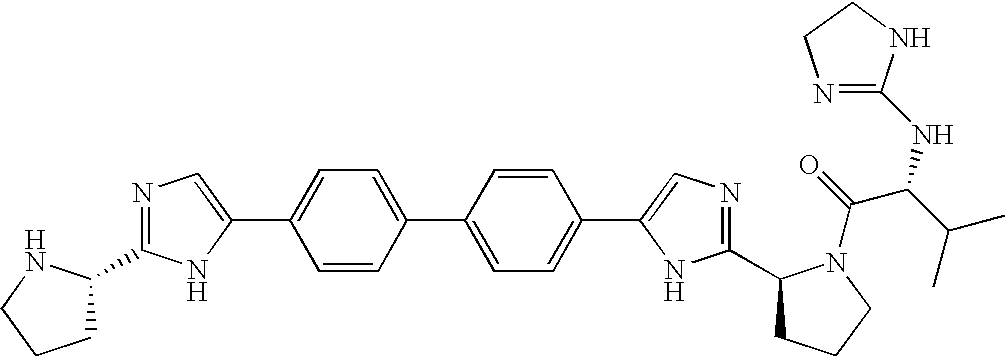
C1=CC(C2=CC=C(C3=CN=C(C4CCCN4C(=O)C(C(C)C)NC4=NCCN4)N3)C=C2)=CC=C1C1=CN=C(C2CCCN2)N1
